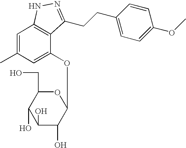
C1(O)C(O)C(OC2=CC(C)=CC3=C2C(CCC2=CC=C(OC)C=C2)=NN3)OC(CO)C1O
